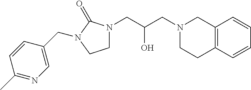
C12=C(C=CC=C1)CCN(CC(CN1CCN(CC3=CN=C(C)C=C3)C1=O)O)C2
